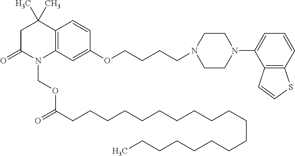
C1C(=O)N(COC(=O)CCCCCCCCCCCCCCCCCCC)C2=C(C1(C)C)C=CC(OCCCCN1CCN(C3=CC=CC4=C3C=CS4)CC1)=C2
